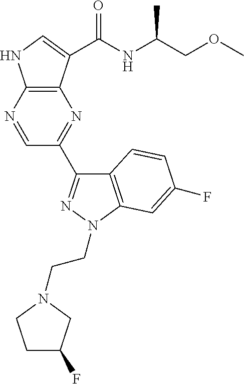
N1=CC(C2=NN(CCN3CC(F)CC3)C3=C2C=CC(F)=C3)=NC2=C1NC=C2C(NC(COC)C)=O
